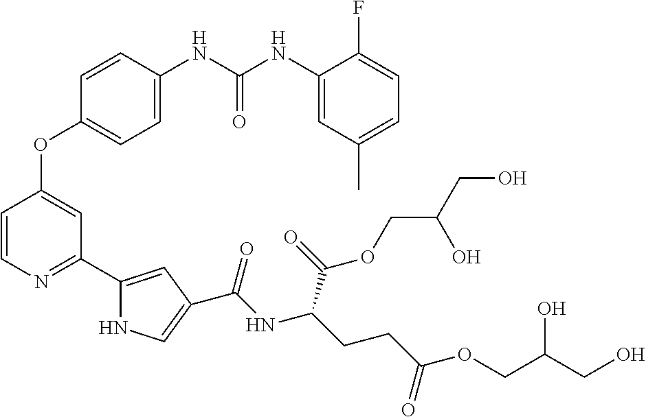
C1=C(NC(NC2=CC(C)=CC=C2F)=O)C=CC(OC2=CC(C3=CC(C(NC(CCC(OCC(CO)O)=O)C(=O)OCC(CO)O)=O)=CN3)=NC=C2)=C1
